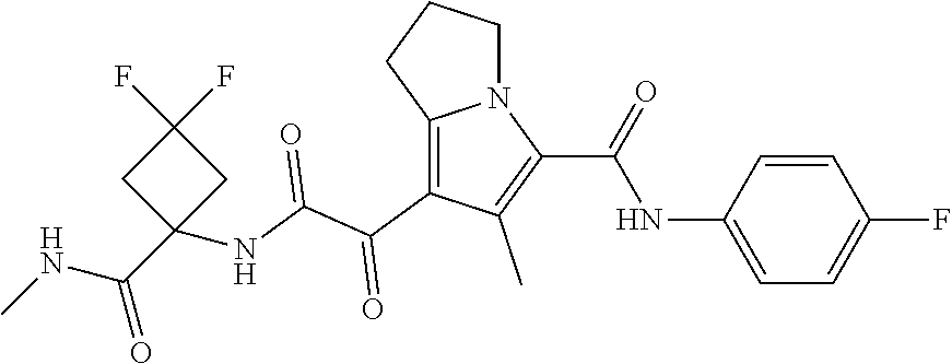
C1=CC(F)=CC=C1NC(C1=C(C)C(C(C(NC2(C(NC)=O)CC(F)(F)C2)=O)=O)=C2N1CCC2)=O
